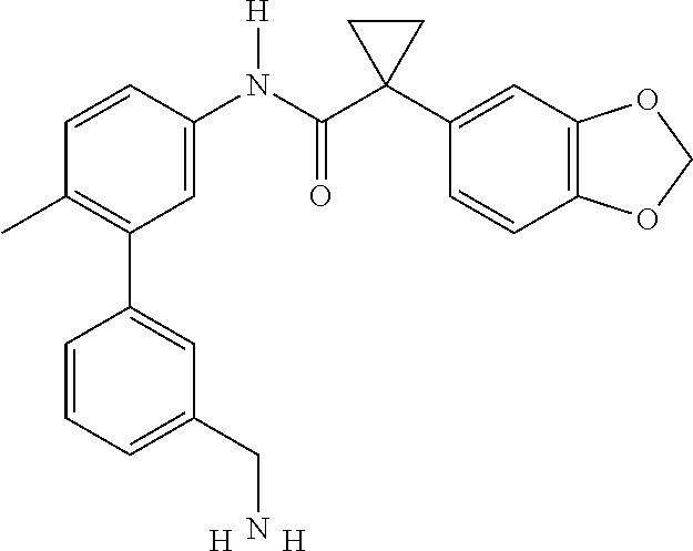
C1=C(N(C(C2(C3=CC4=C(C=C3)OCO4)CC2)=O)[H])C=CC(C)=C1C1=CC(CN)=CC=C1.[H].[H]
